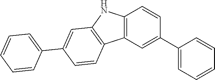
C12=C(C=C(C3=CC=CC=C3)C=C1)C1=C(N2)C=C(C2=CC=CC=C2)C=C1
